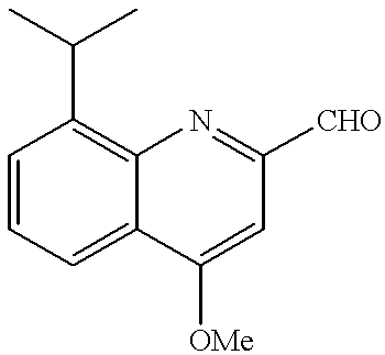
C12=C(C(C)C)C=CC=C1C([OMe])=CC([CHO])=N2
